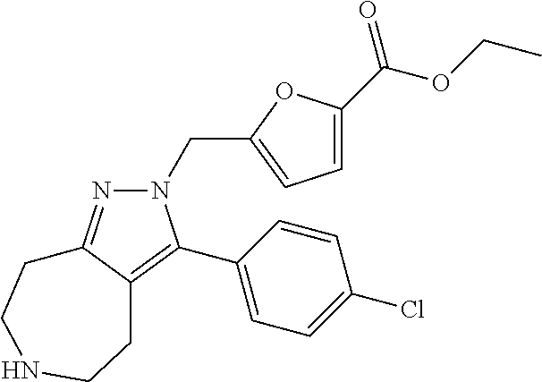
C(C1=CC=C(C(OCC)=O)O1)N1N=C2C(=C1C1=CC=C(Cl)C=C1)CCNCC2
